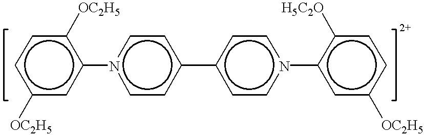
c1c([OC2H5])cc(-n2ccc(-c3ccn(-c4cc([OC2H5])ccc4[H5C2O])cc3)cc2)c([OC2H5])c1
